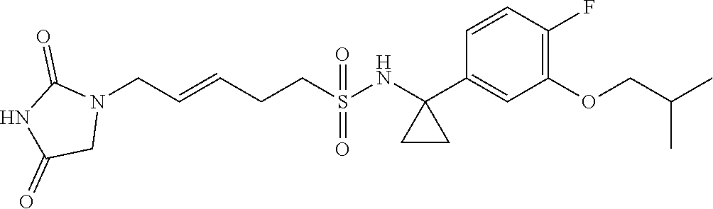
N1(CC=CCCS(=O)(=O)NC2(C3=CC(OCC(C)C)=C(F)C=C3)CC2)C(=O)NC(=O)C1
